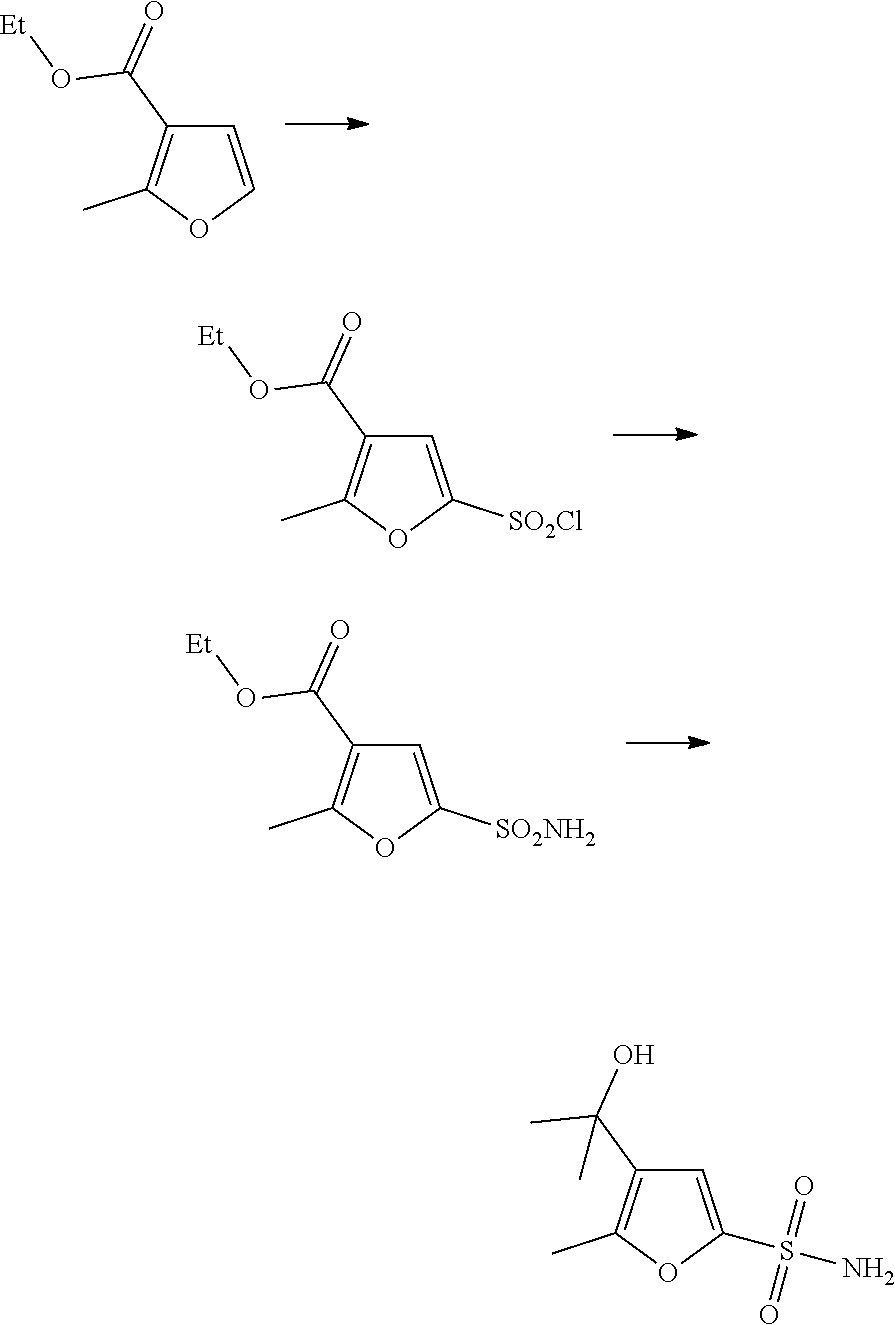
C1=COC(C)=C1C(O[Et])=O.C1=C([SO2Cl])OC(C)=C1C(O[Et])=O.C1=C([SO2NH2])OC(C)=C1C(O[Et])=O.C1=C(S(N)(=O)=O)OC(C)=C1C(C)(O)C
